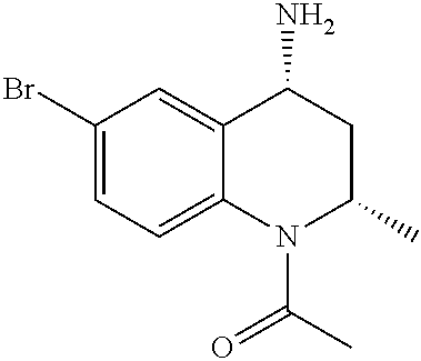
C1(Br)=CC=C2C(=C1)C(N)CC(C)N2C(C)=O
